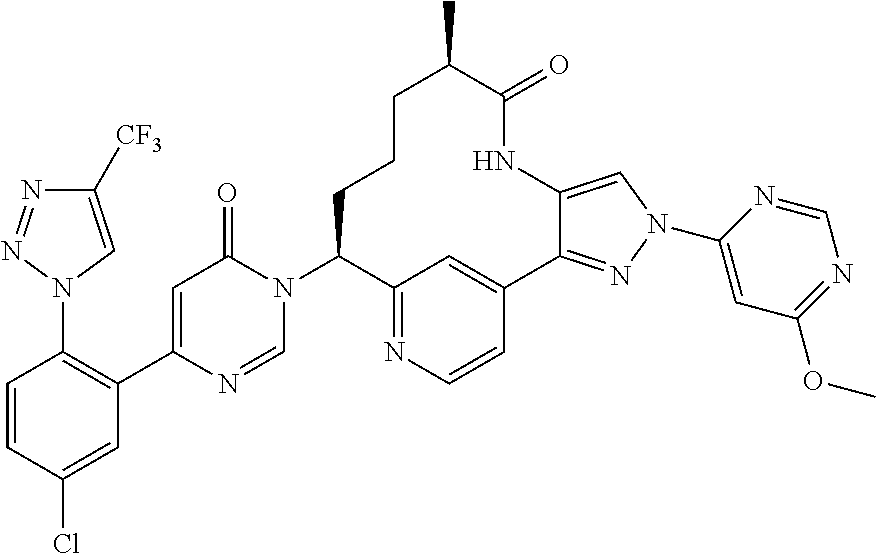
C1=CC(Cl)=CC(C2=CC(=O)N(C3C4=NC=CC(=C4)C4=NN(C5=CC(OC)=NC=N5)C=C4NC(=O)C(C)CCC3)C=N2)=C1N1C=C([CF3])N=N1
